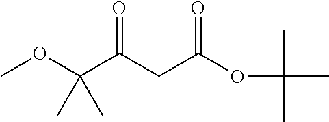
COC(C(CC(OC(C)(C)C)=O)=O)(C)C
